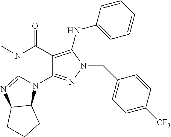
C12=C(NC3=CC=CC=C3)N(CC3=CC=C([CF3])C=C3)N=C1N1C(=NC3C1CCC3)N(C)C2=O
